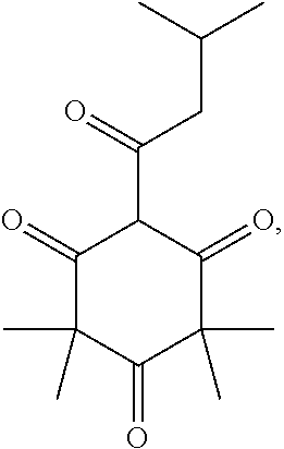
C1(=O)C(C)(C)C(=O)C(C)(C)C(=O)C1C(=O)CC(C)C
